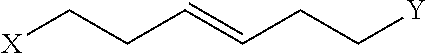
[X]CCC=CCC[Y]
